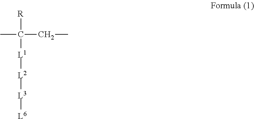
[R]C(CC)(C)[L1][L2][L3][L6]
